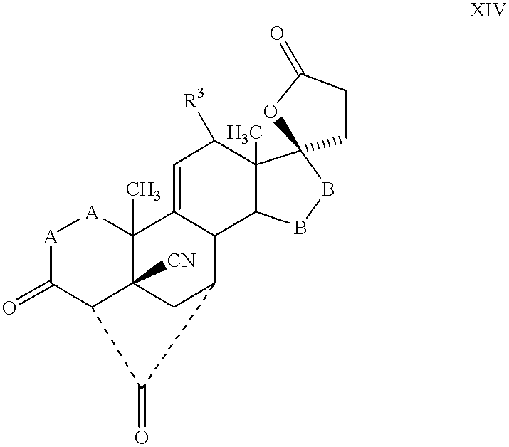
[A]1[A]C2(C)C3=CC([R3])C4(C)C(C3C3CC2([CN])C(C1=O)C3=O)BBC41CCC(=O)O1
